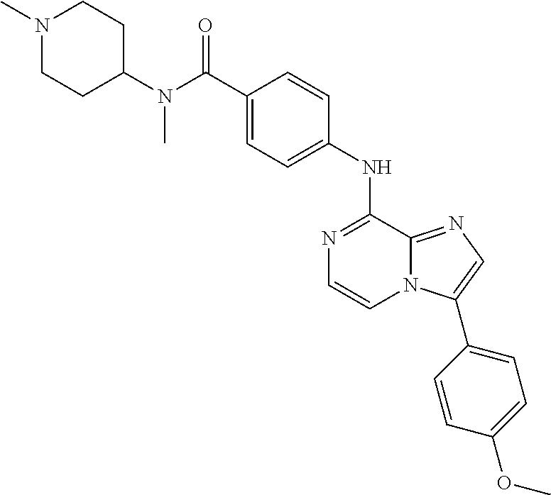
N1=C(NC2=CC=C(C(N(C3CCN(C)CC3)C)=O)C=C2)C2=NC=C(C3=CC=C(OC)C=C3)N2C=C1
